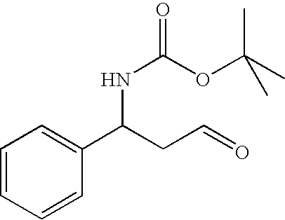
C1=CC=CC(C(CC=O)NC(OC(C)(C)C)=O)=C1
